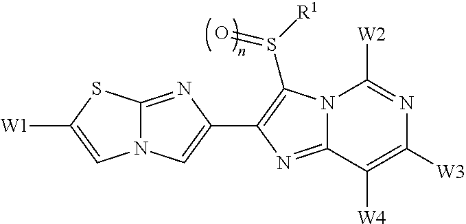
N12C(=NC(C3=C(S([R1])=O)N4C(=N3)C([W4])=C([W3])N=C4[W2])=C1)SC([W1])=C2
